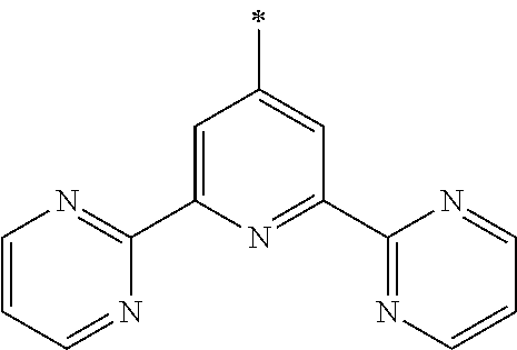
C1=C(C2=NC=CC=N2)N=C(C2=NC=CC=N2)C=C1C
